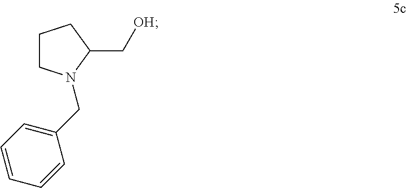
C1CN(CC2=CC=CC=C2)C(C[OH])C1
